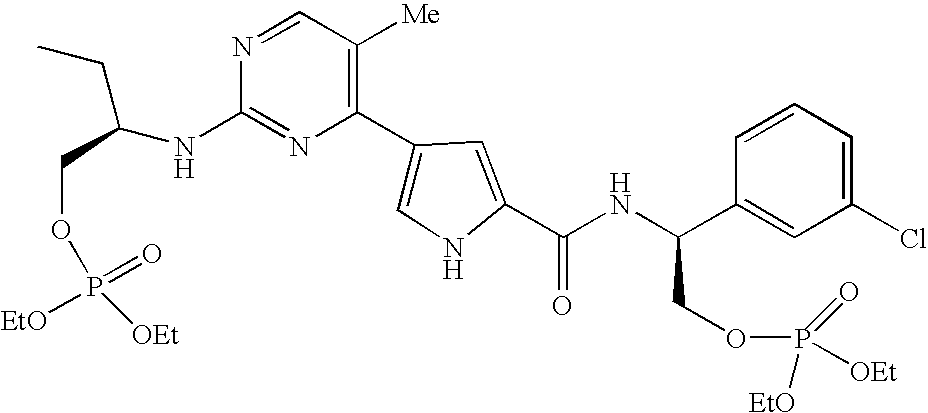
N1=C(NC(CC)COP([OEt])(=O)[EtO])N=CC([Me])=C1C1=CNC(C(NC(C2=CC(Cl)=CC=C2)COP([EtO])([OEt])=O)=O)=C1
